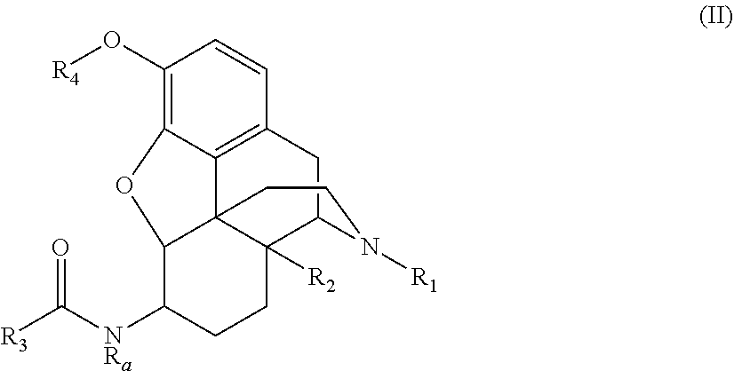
O=C([R3])[NRa]C1CCC2([R2])C34C5=C(C=CC(O[R4])=C5OC31)CC2N([R1])CC4
